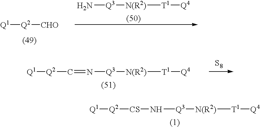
N([Q3][N(R2)][T1][Q4])[CS][Q2][Q1].[Q1][Q2][CHO].N[Q3][N(R2)][T1][Q4].N([Q3][N(R2)][T1][Q4])=C[Q2][Q1].[S8]
